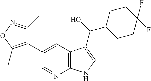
C1(C)=NOC(C)=C1C1=CC2=C(N=C1)NC=C2C(O)C1CCC(F)(F)CC1
